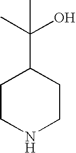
C1CNCCC1C(C)(O)C
